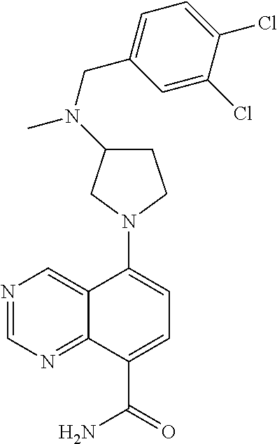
C12=CN=CN=C1C(C(=O)N)=CC=C2N1CCC(N(CC2=CC=C(Cl)C(Cl)=C2)C)C1
